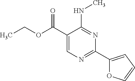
CCOC(C1=CN=C(C2=CC=CO2)N=C1NC)=O
